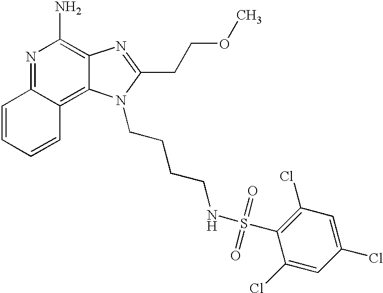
N1=C2C(=C3C(=C1N)N=C(CCOC)N3CCCCNS(=O)(=O)C1=C(Cl)C=C(Cl)C=C1Cl)C=CC=C2
